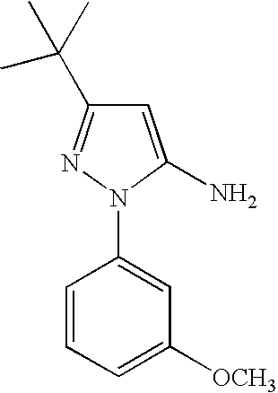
C1=CC=C([OCH3])C=C1N1N=C(C(C)(C)C)C=C1N
